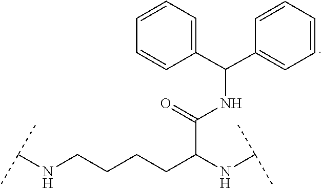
C(NCCCCC(C(NC(C1=CC=CC=C1)C1=CC=CC=C1)=O)NC(C)C)(C)C
